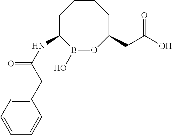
B1(O)OC(CC(O)=O)CCCCC1NC(=O)CC1=CC=CC=C1
